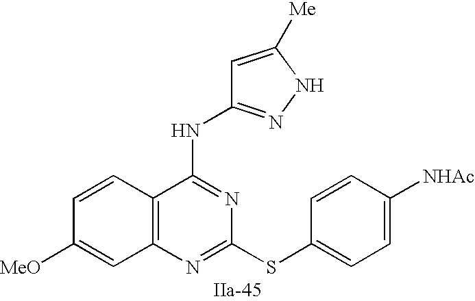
C12=C(N=C(SC3=CC=C([NHAc])C=C3)N=C1NC1=NNC([Me])=C1)C=C([MeO])C=C2
